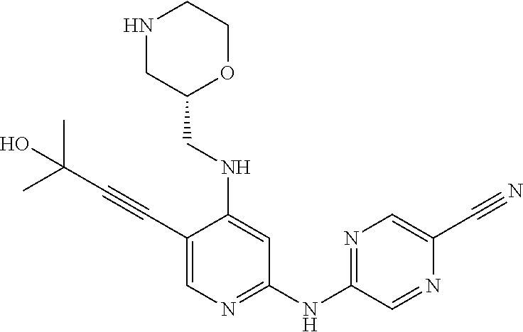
C1(C#CC(C)(C)O)=CN=C(NC2=NC=C(C#N)N=C2)C=C1NCC1OCCNC1
